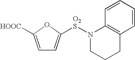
C1=C([HOOC])OC([O2S]N2CCCC3=C2C=CC=C3)=C1
